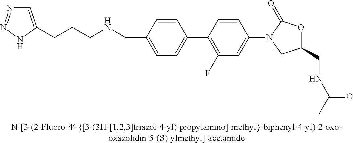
C(NCC1=CC=C(C2=C(F)C=C(N3CC(CNC(C)=O)OC3=O)C=C2)C=C1)CCC1=CN=NN1
